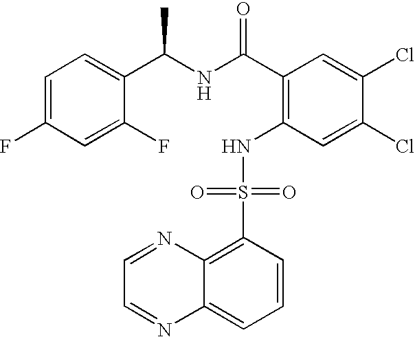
C1=C(F)C=C(F)C(C(NC(C2=C(NS(C3=C4C(=CC=C3)N=CC=N4)(=O)=O)C=C(Cl)C(Cl)=C2)=O)C)=C1
